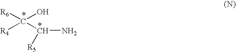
C(O)([R6])([R4])C(N)[R5]
